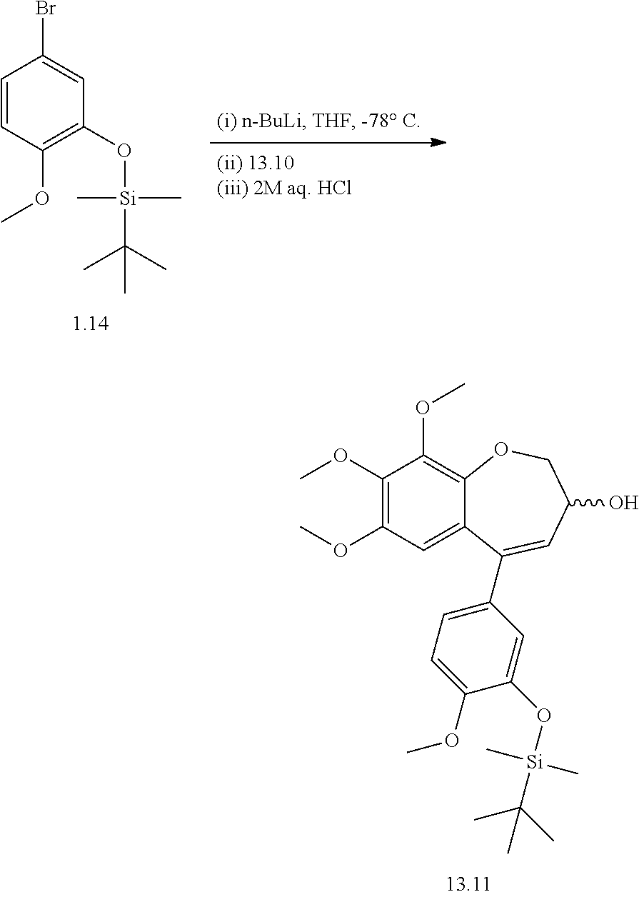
C1=CC(OC)=C(O[Si](C(C)(C)C)(C)C)C=C1Br.O([Si](C(C)(C)C)(C)C)C1=CC(C2=CC(O)COC3=C(OC)C(OC)=C(OC)C=C32)=CC=C1OC
